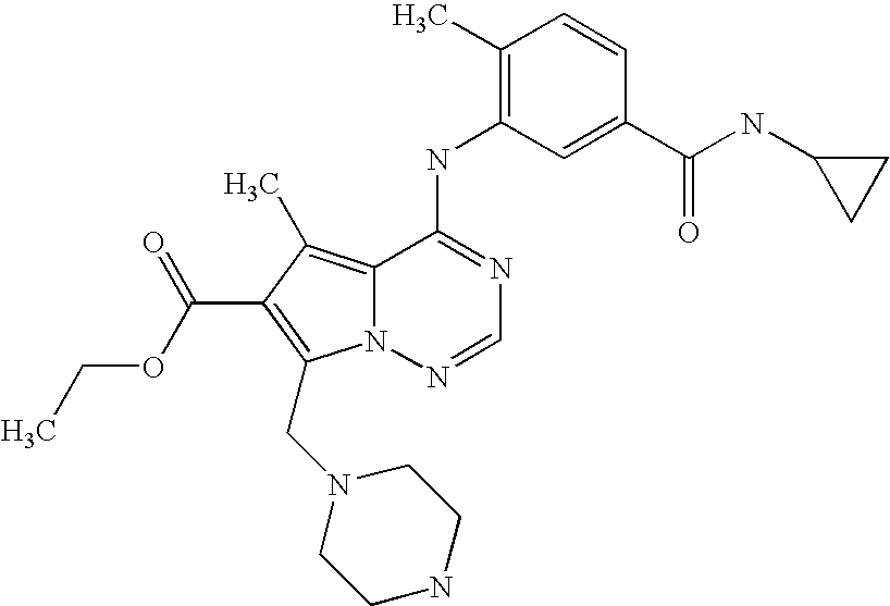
CCOC(=O)C1=C(CN2CCNCC2)N2C(=C1C)C(NC1=C(C)C=CC(C(=O)NC3CC3)=C1)=NC=N2
